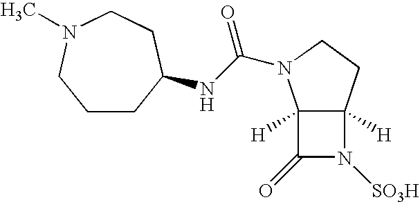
C12([H])C([H])(CCN1C(NC1CCCN(C)CC1)=O)N([SO3H])C2=O
